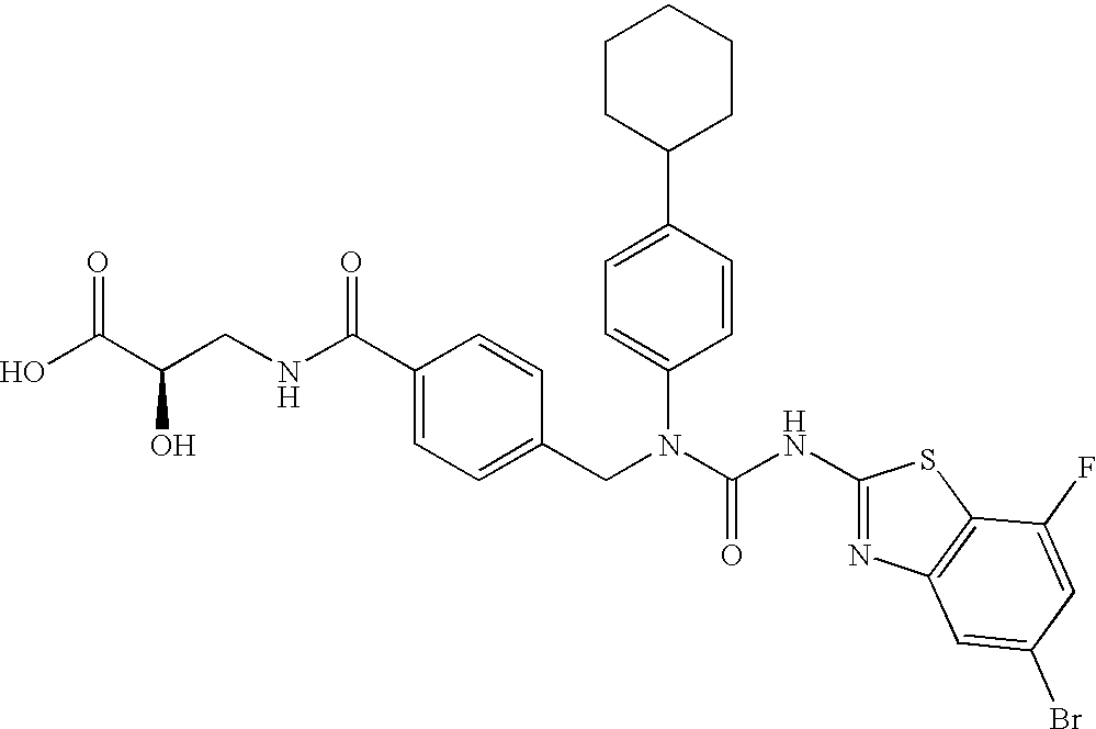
OC(C(CNC(C1=CC=C(CN(C(NC2=NC3=C(S2)C(F)=CC(Br)=C3)=O)C2=CC=C(C3CCCCC3)C=C2)C=C1)=O)O)=O
